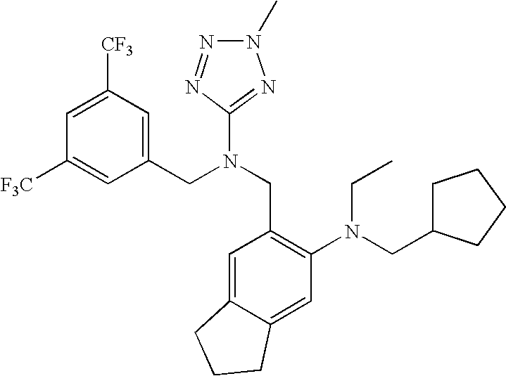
[F3C]C1=CC(CN(CC2=C(N(CC3CCCC3)CC)C=C3C(=C2)CCC3)C2=NN(C)N=N2)=CC([CF3])=C1
